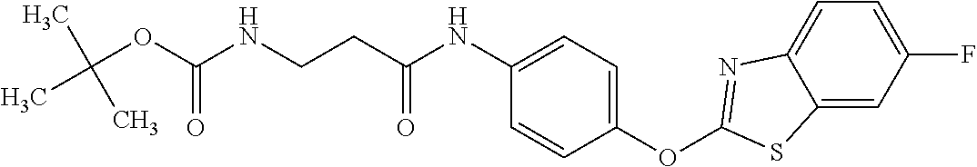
C1=C2C(=CC(F)=C1)SC(OC1=CC=C(NC(CCNC(OC(C)(C)C)=O)=O)C=C1)=N2
